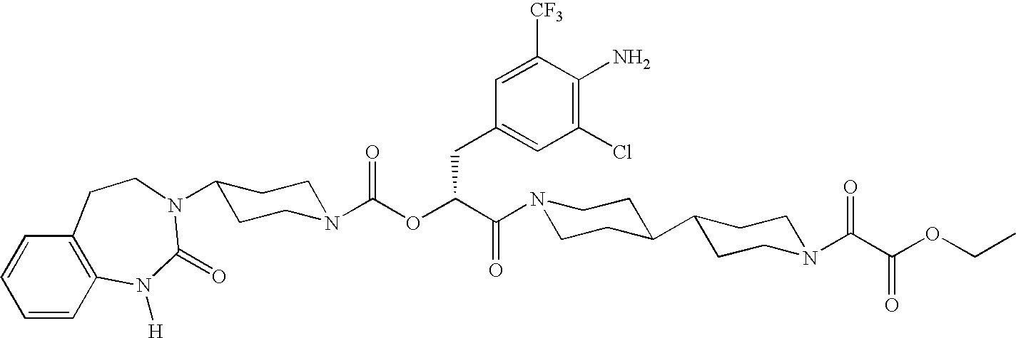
N1(C(C(OC(N2CCC(N3C(=O)N([H])C4=C(C=CC=C4)CC3)CC2)=O)CC2=CC(Cl)=C(N)C([CF3])=C2)=O)CCC(C2CCN(C(C(OCC)=O)=O)CC2)CC1
